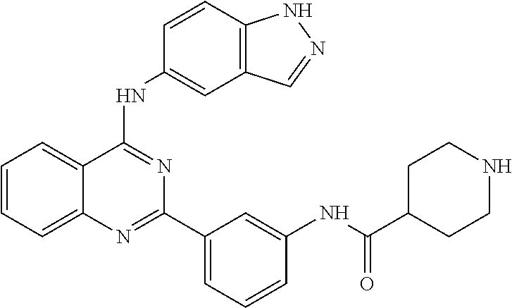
C1=CC=C2C(=C1)C(NC1=CC3=C(C=C1)NN=C3)=NC(C1=CC=CC(NC(C3CCNCC3)=O)=C1)=N2
